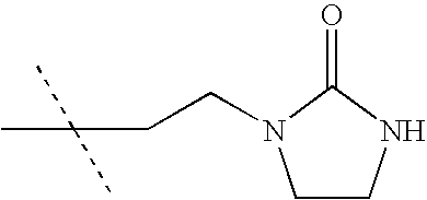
CC(CCN1CCNC1=O)(C)C
